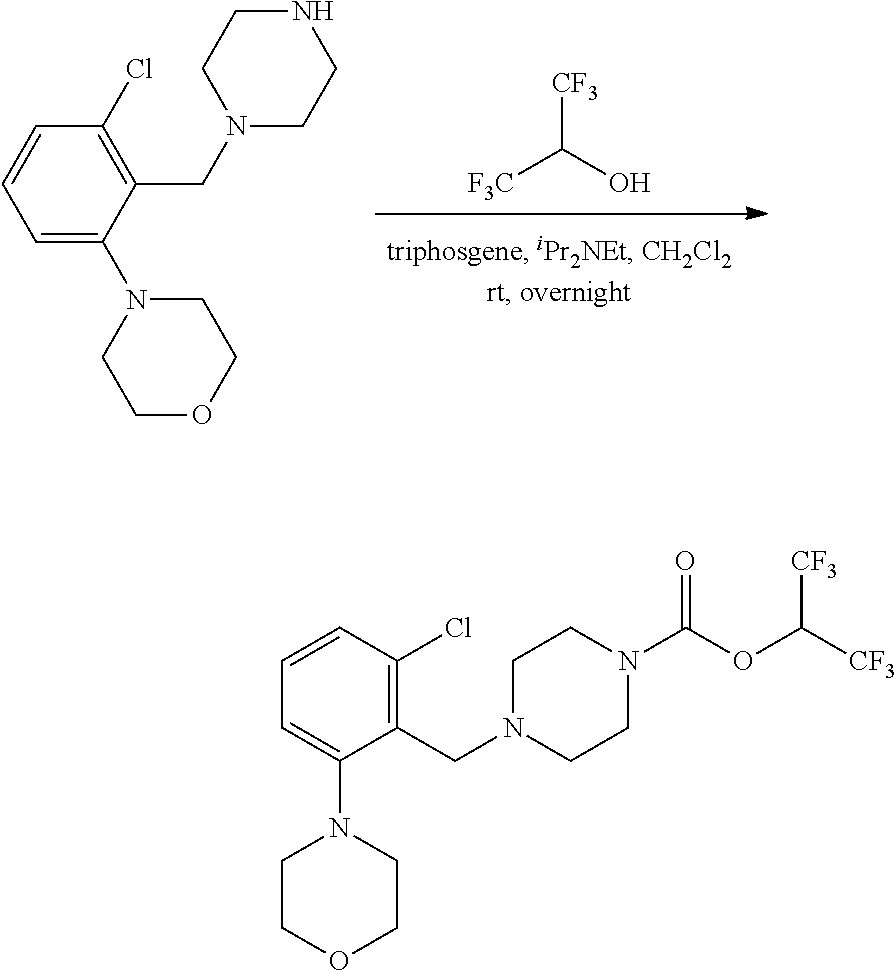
[CF3]C(O)[F3C].C1=C(N2CCOCC2)C(CN2CCNCC2)=C(Cl)C=C1.C1=C(N2CCOCC2)C(CN2CCN(C(OC([CF3])[CF3])=O)CC2)=C(Cl)C=C1
